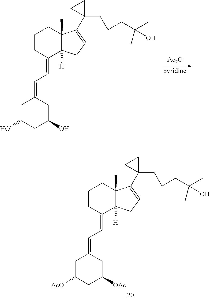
[Ac2O].C1CC(=CC=C2CC(O)CC(O)C2)C2([H])C(C)(C1)C(C1(CCCC(C)(O)C)CC1)=CC2.C1CC(=CC=C2CC([AcO])CC([OAc])C2)C2([H])C(C)(C1)C(C1(CCCC(C)(O)C)CC1)=CC2
